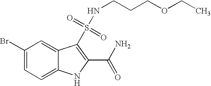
C1(Br)=CC=C2C(=C1)C(S(=O)(=O)NCCCOCC)=C(C(N)=O)N2
